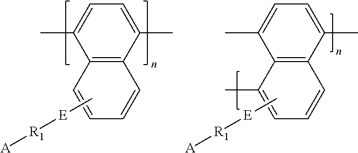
C12=C(C(C)=CC=C1C)C=CC=C2.C[E][R1][A].C12=C(C(C)=CC=C1C)C=CC=C2C.C[E][R1][A]
